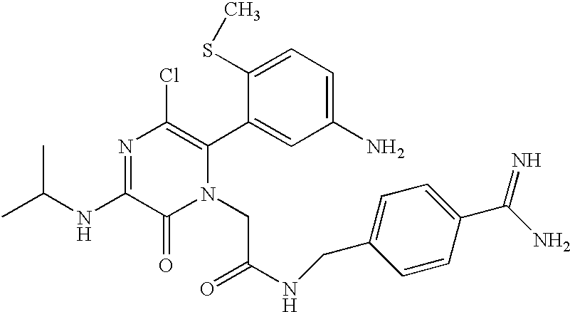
C(NC1=NC(Cl)=C(C2=CC(N)=CC=C2SC)N(CC(NCC2=CC=C(C(N)=N)C=C2)=O)C1=O)(C)C
